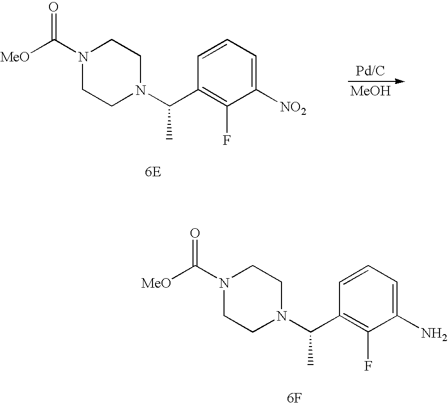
C1=CC=C([NO2])C(F)=C1C(N1CCN(C([MeO])=O)CC1)C.[6E].[MeOH].C1=CC=C(N)C(F)=C1C(N1CCN(C([MeO])=O)CC1)C.[6F]
